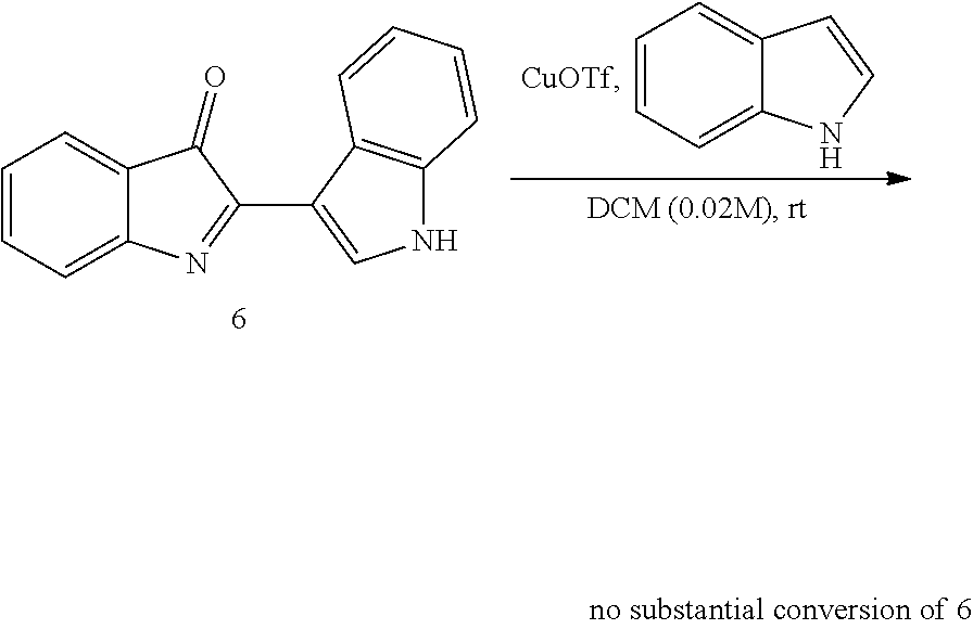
C12=CC=CC=C1NC=C2.C12=CC=CC=C1N=C(C1=CNC3=C1C=CC=C3)C2=O
